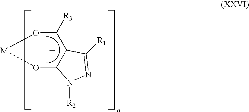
O1C2C(C([R3])O[M]1)C([R1])=NN2[R2]
